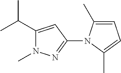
CC(C1=CC(N2C(C)=CC=C2C)=NN1C)C
